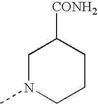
C1N(C)CCCC1[CONH2]
